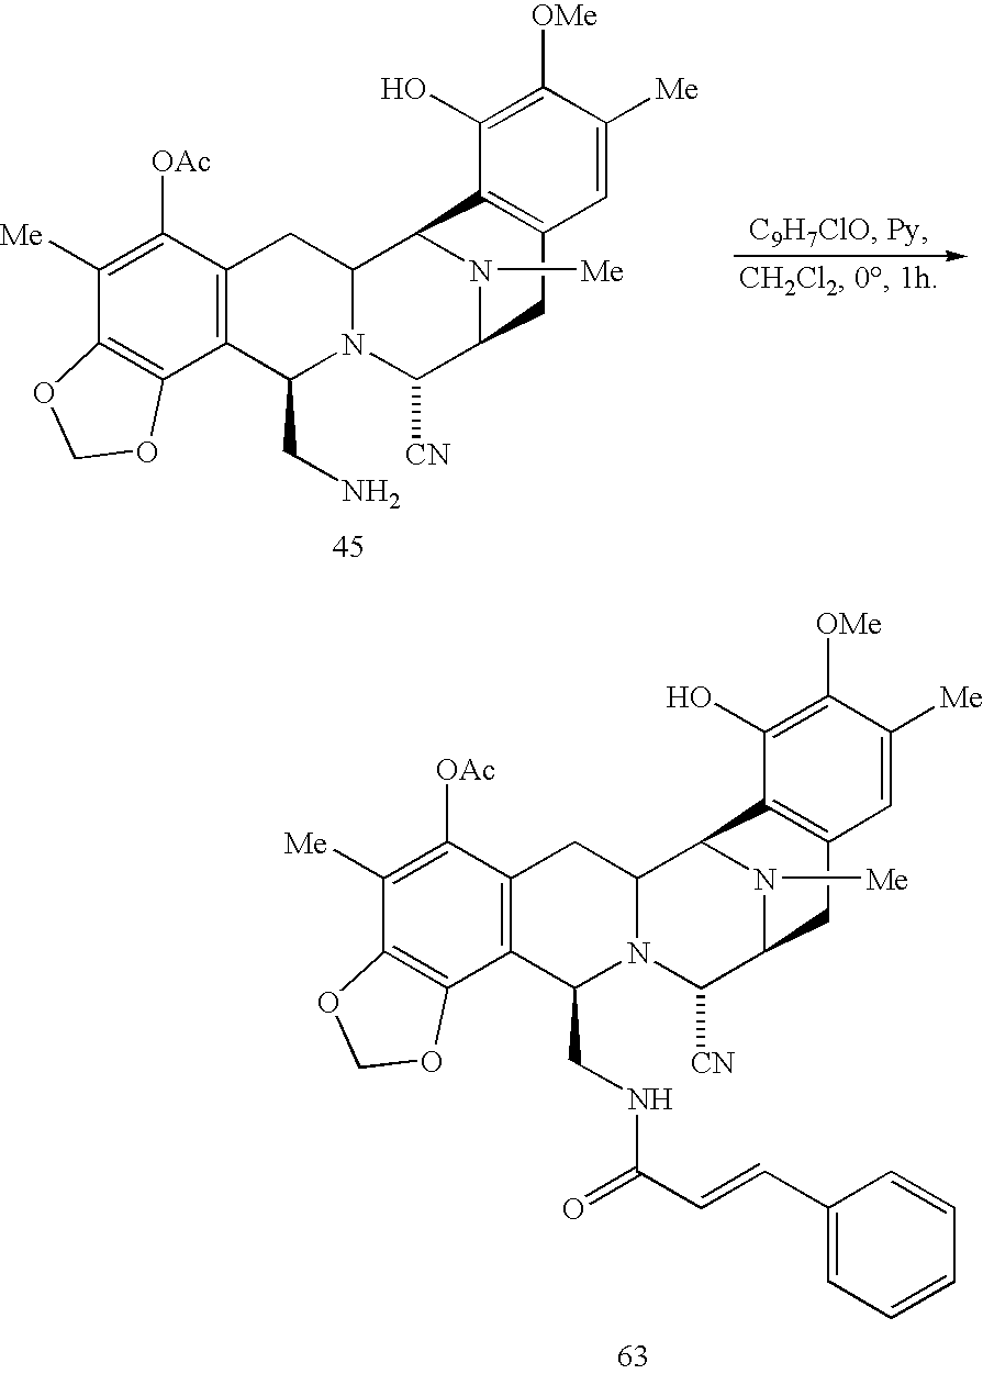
N1([Me])C2C([CN])N3C(CN)C4=C(C([OAc])=C([Me])C5=C4OCO5)CC3C1C1=C(C2)C=C([Me])C([OMe])=C1O.N1([Me])C2C([CN])N3C(CNC(C=CC4=CC=CC=C4)=O)C4=C(C([OAc])=C([Me])C5=C4OCO5)CC3C1C1=C(C2)C=C([Me])C([OMe])=C1O
